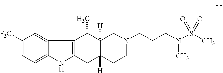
C1=C2C(=CC=C1[F3C])NC1=C2C(C)C2([H])C([H])(C1)CCN(CCCN(C)S(C)(=O)=O)C2
